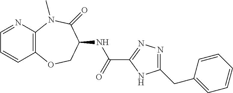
C1=NC2=C(C=C1)OCC(NC(C1=NN=C(CC3=CC=CC=C3)N1)=O)C(=O)N2C
